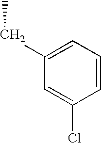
C1=CC=C(CC)C=C1Cl
